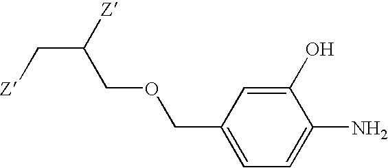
C(C(COCC1=CC=C(N)C(O)=C1)[Z])[Z]
